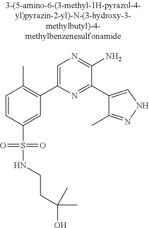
C1=CC(S(=O)(=O)NCCC(O)(C)C)=CC(C2=CN=C(N)C(C3=CNN=C3C)=N2)=C1C
